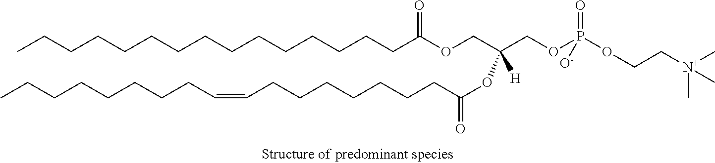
C(CCCCCCCC(OC(COC(CCCCCCCCCCCCCCC)=O)(COP(OCC[N+](C)(C)C)(=O)[O-])[H])=O)=CCCCCCCCC
